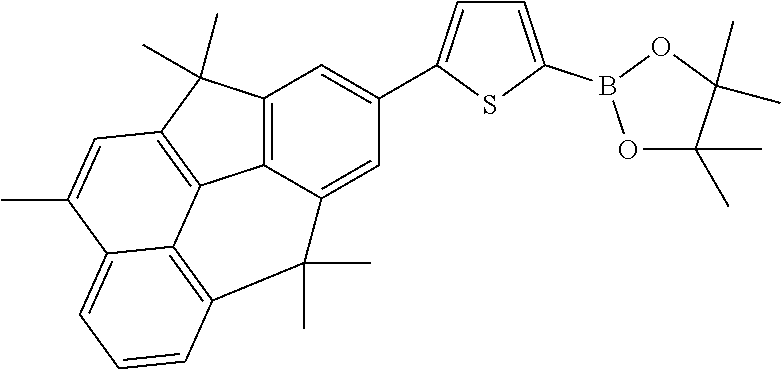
C1=C(B2OC(C)(C)C(C)(C)O2)SC(C2=CC3=C4C(=C2)C(C)(C)C2=C5C4=C(C3(C)C)C=C(C)C5=CC=C2)=C1
